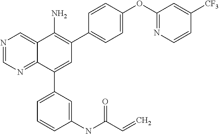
C1(OC2=NC=CC([CF3])=C2)=CC=C(C2=C(N)C3=CN=CN=C3C(C3=CC=CC(NC(C=C)=O)=C3)=C2)C=C1
